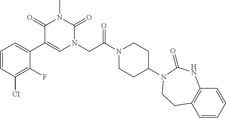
C1=CC(Cl)=C(F)C(C2=CN(CC(N3CCC(N4C(=O)NC5=C(C=CC=C5)CC4)CC3)=O)C(=O)N(C)C2=O)=C1
